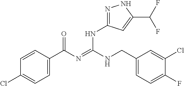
C1=CC(C(N=C(NCC2=CC=C(F)C(Cl)=C2)NC2=NNC(C(F)F)=C2)=O)=CC=C1Cl
